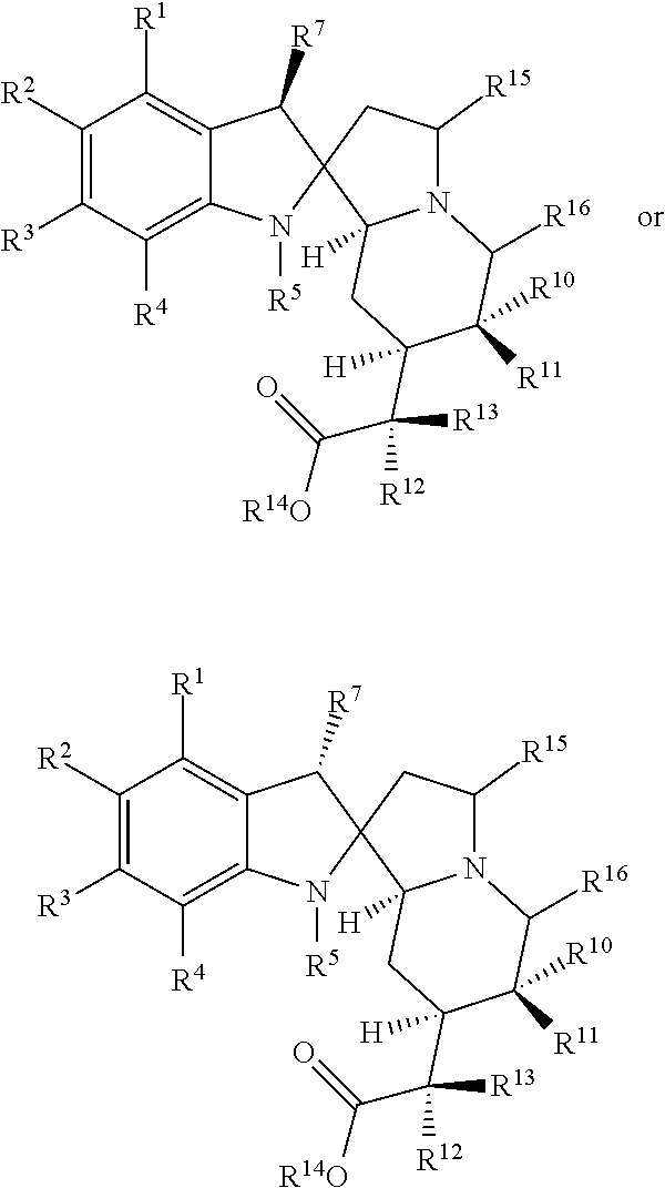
C1([R2])=C([R3])C([R4])=C2C(=C1[R1])C([R7])C1(N2[R5])C2([H])N(C([R15])C1)C([R16])C([R10])([R11])C(C([R13])([R12])C(=O)[R14O])([H])C2.C1([R2])=C([R3])C([R4])=C2C(=C1[R1])C([R7])C1(N2[R5])C2([H])N(C([R15])C1)C([R16])C([R10])([R11])C(C([R13])([R12])C(=O)[R14O])([H])C2
